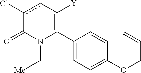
C1(C2=C([Y])cc(Cl)C(=O)N2C[Me])=CC=C(OCC=C)C=C1
